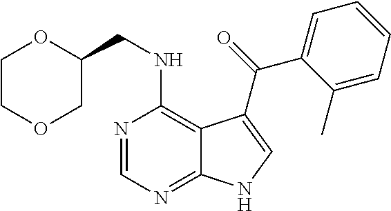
O1C(CNC2=C3C(=NC=N2)NC=C3C(=O)C2=CC=CC=C2C)COCC1
